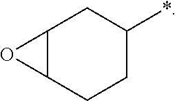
C12C(CCC(*)C1)O2
